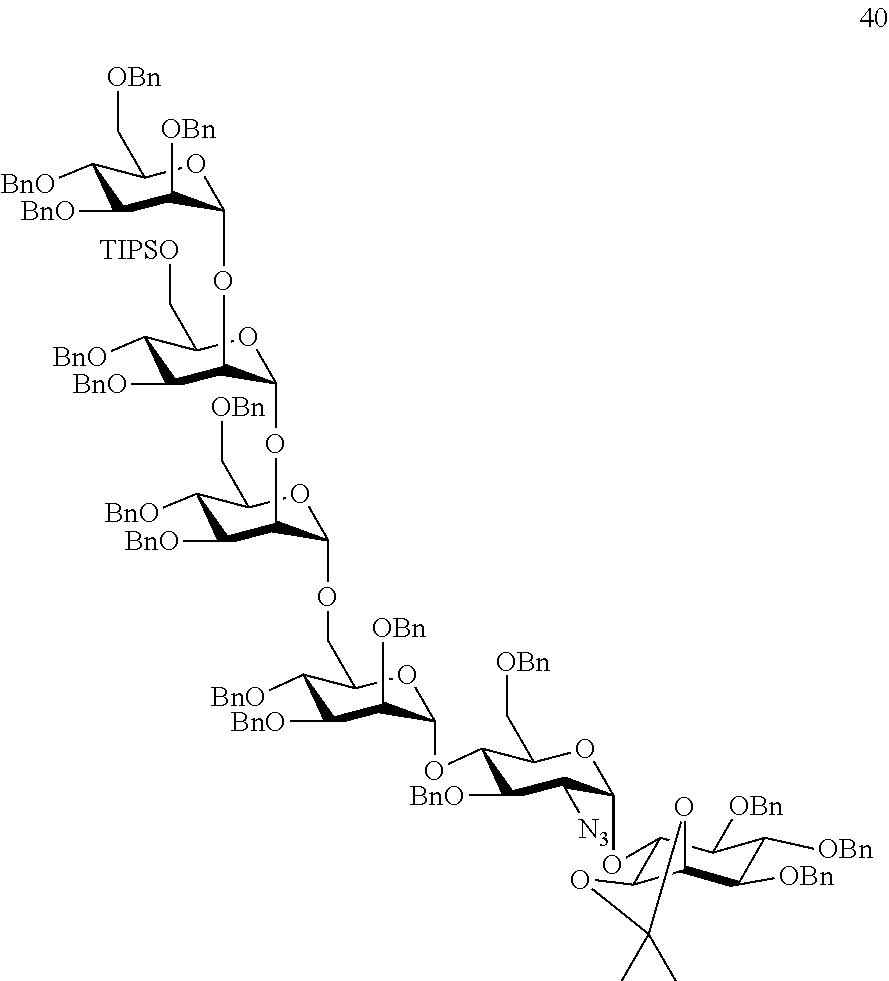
C1([BnO])C([BnO])C([OBn])C(OC2C([BnO])C([BnO])C(C[TIPSO])OC2OC2C([BnO])C([BnO])C(C[OBn])OC2OCC2C([BnO])C([BnO])C([OBn])C(OC3C([BnO])C([N3])C(OC4C5C(C([OBn])C([OBn])C4[OBn])OC(C)(C)O5)OC3C[OBn])O2)OC1C[OBn]
